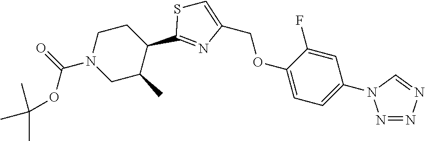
C1CN(C(=O)OC(C)(C)C)CC(C)C1C1=NC(COC2=CC=C(N3C=NN=N3)C=C2F)=CS1
